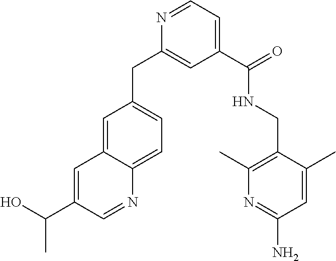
C1(C(=O)NCC2=C(C)N=C(N)C=C2C)=CC=NC(CC2=CC=C3C(=C2)C=C(C(C)O)C=N3)=C1
